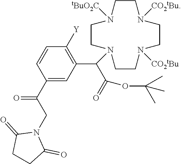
C1(C(CN2C(=O)CCC2=O)=O)=CC(C(C(=O)OC(C)(C)C)N2CCN([tBuO2C])CCN([CO2tBu])CCN([CO2tBu])CC2)=C([Y])C=C1
